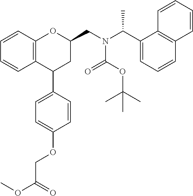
C12=C(C=CC=C1)OC(CN(C(C1=CC=CC3=C1C=CC=C3)C)C(OC(C)(C)C)=O)CC2C1=CC=C(OCC(OC)=O)C=C1
